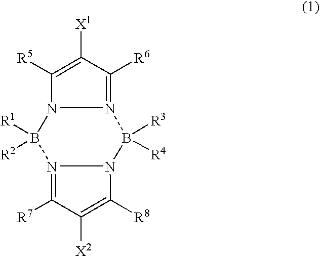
N12=C([R7])C([X2])=C([R8])N1B([R3])([R4])N1=C([R6])C([X1])=C([R5])N1B2([R1])[R2]
